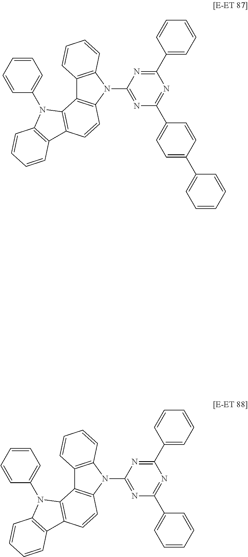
N1=C(N2C3=C(C4=C2C=CC2=C4N(C4=CC=CC=C4)C4=C2C=CC=C4)C=CC=C3)N=C(C2=CC=CC=C2)N=C1C1=CC=C(C2=CC=CC=C2)C=C1.N1=C(N2C3=C(C4=C2C=CC2=C4N(C4=CC=CC=C4)C4=C2C=CC=C4)C=CC=C3)N=C(C2=CC=CC=C2)N=C1C1=CC=CC=C1
